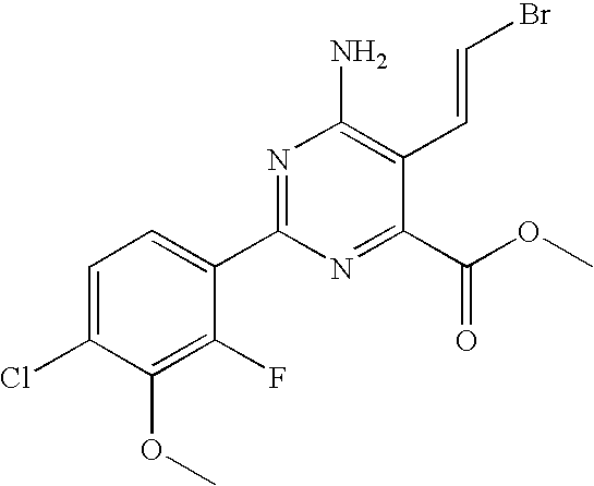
C1=C(Cl)C(OC)=C(F)C(C2=NC(N)=C(C=CBr)C(C(=O)OC)=N2)=C1
